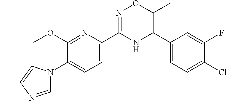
N1=C(C2=CC=C(N3C=NC(C)=C3)C(OC)=N2)NC(C2=CC=C(Cl)C(F)=C2)C(C)O1
